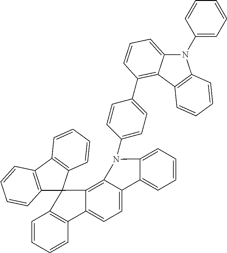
C1=CC=CC2=C1C1(C3=C4C(=CC=C23)C2=CC=CC=C2N4C2=CC=C(C3=C4C(=CC=C3)N(C3=CC=CC=C3)C3=C4C=CC=C3)C=C2)C2=C(C3=C1C=CC=C3)C=CC=C2
